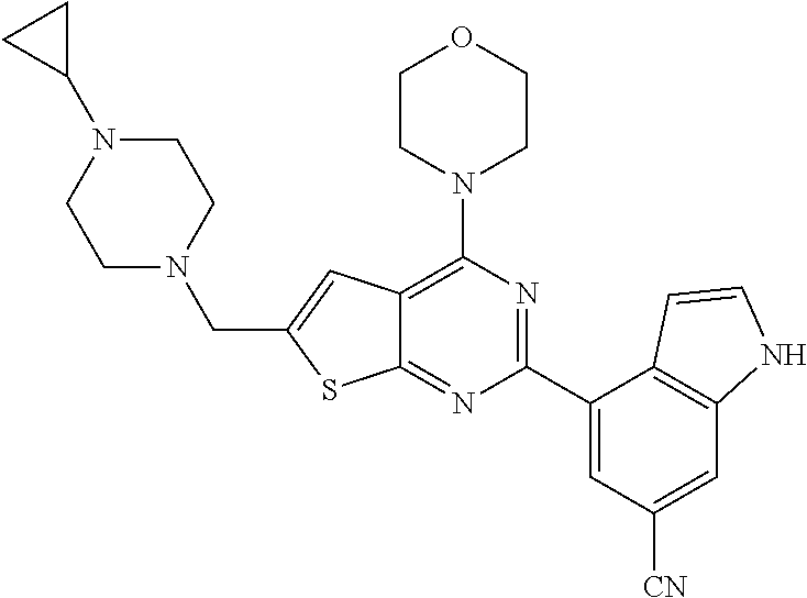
C12=C(N3CCOCC3)N=C(C3=CC([CN])=CC4=C3C=CN4)N=C1SC(CN1CCN(C3CC3)CC1)=C2
